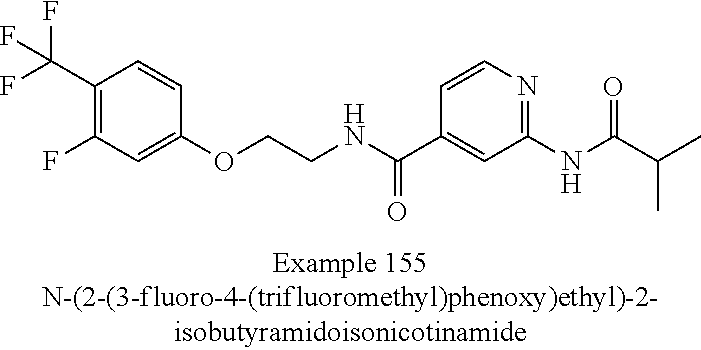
C1(C(F)(F)F)=C(F)C=C(OCCNC(C2=CC(NC(=O)C(C)C)=NC=C2)=O)C=C1
